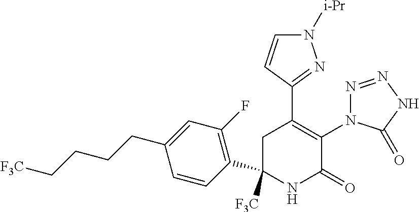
C1(C2=C(N3N=NNC3=O)C(=O)NC([F3C])(C3=C(F)C=C(CCCC[F3C])C=C3)C2)=NN([i-Pr])C=C1
